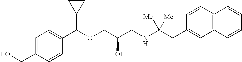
C1=CC(C(OCC(CNC(CC2=CC3=C(C=C2)C=CC=C3)([Me])[Me])O)C2CC2)=CC=C1CO
